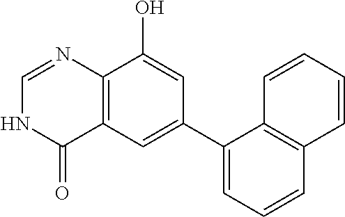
C12=C(C=C(C3=CC=CC4=C3C=CC=C4)C=C1O)C(=O)NC=N2
